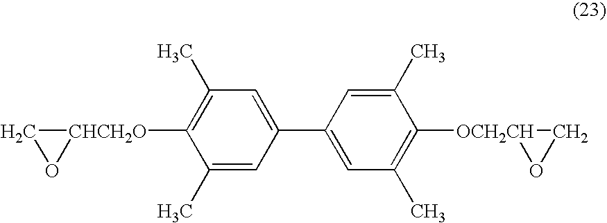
C1O[CHCH2O]1C1=C(C)C=C(C2=CC(C)=C([OCH2CH]3OC3)C(C)=C2)C=C1C
